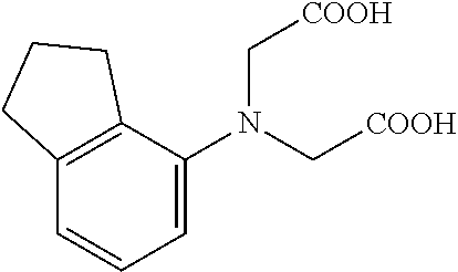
N(C[COOH])(C[COOH])C1=CC=CC2=C1CCC2
